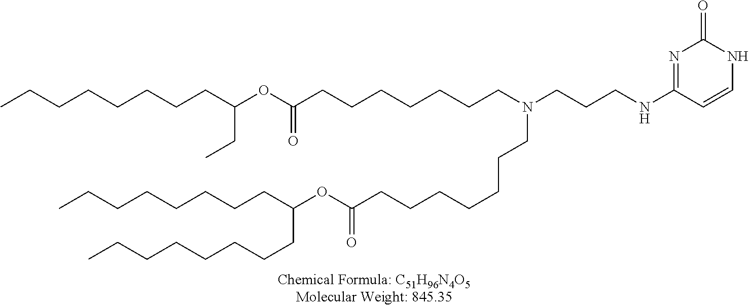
C(CCCCC(CCCCCCCC)OC(=O)CCCCCCCN(CCCNC1=NC(=O)NC=C1)CCCCCCCC(OC(CC)CCCCCCCC)=O)CCC
